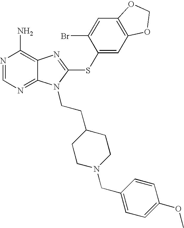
N1=CN=C2C(=C1N)N=C(SC1=CC3=C(C=C1Br)OCO3)N2CCC1CCN(CC2=CC=C(OC)C=C2)CC1
